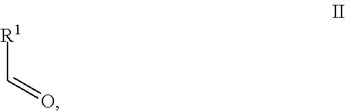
[R1]C=O
